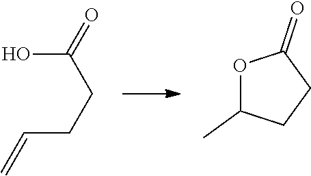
OC(CCC=C)=O.O1C(C)CCC1=O
